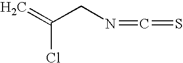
C=C(CN=C=S)Cl
